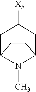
C1C2N(C)C(CC1[X5])CC2
